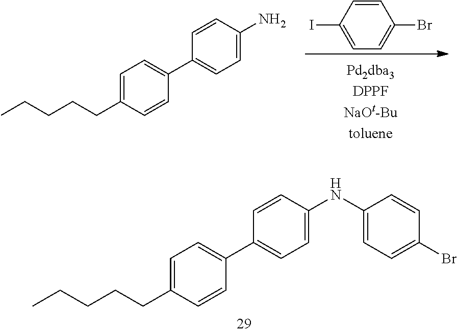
C1=C(CCCCC)C=CC(C2=CC=C(NC3=CC=C(Br)C=C3)C=C2)=C1.C1=CC(I)=CC=C1Br.C1=C(CCCCC)C=CC(C2=CC=C(N)C=C2)=C1
